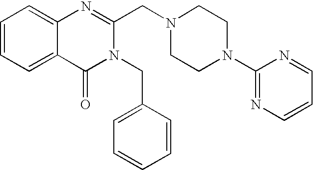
C1=CC=C2C(=C1)N=C(CN1CCN(C3=NC=CC=N3)CC1)N(CC1=CC=CC=C1)C2=O
